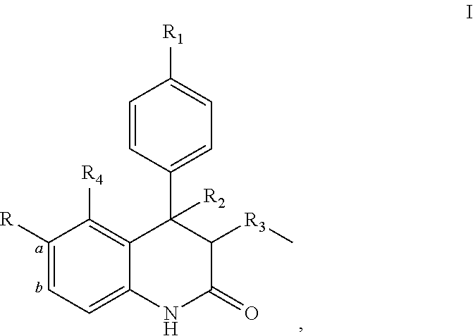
C1([R])=CC=C2C(=C1[R4])C(C1=CC=C([R1])C=C1)([R2])C([R3]C)C(=O)N2
